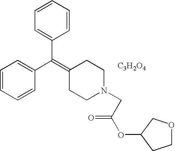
C1=CC=CC(C(=C2CCN(CC(OC3COCC3)=O)CC2)C2=CC=CC=C2)=C1.[C3H2O4]
